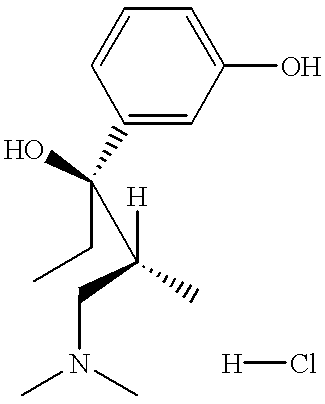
C1(O)=CC=CC(C(O)(CC)C([H])(CN(C)C)C)=C1.[H]Cl
